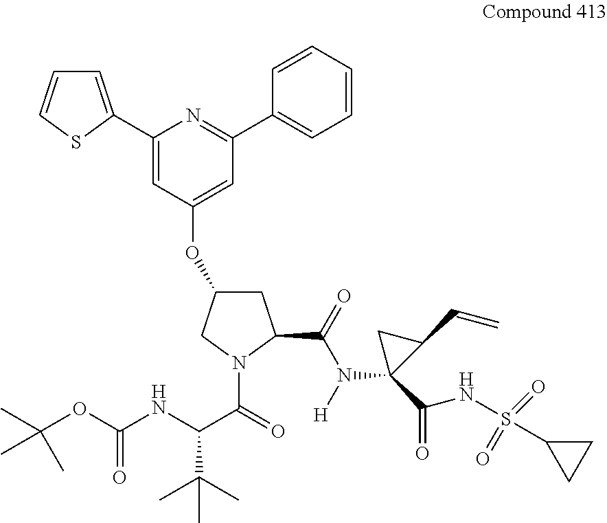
C1(C2=CC=CS2)=CC(OC2CC(C(=O)N([H])C3(C(=O)NS(C4CC4)(=O)=O)C(C=C)C3)N(C(=O)C(NC(OC(C)(C)C)=O)C(C)(C)C)C2)=CC(C2=CC=CC=C2)=N1
